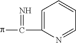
N=C(C1=CC=CC=N1)p
